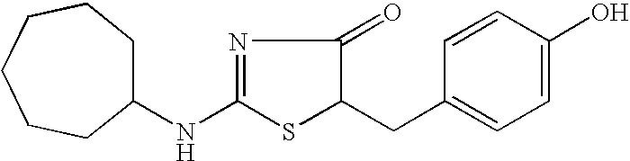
C(C1SC(NC2CCCCCC2)=NC1=O)C1=CC=C(O)C=C1
